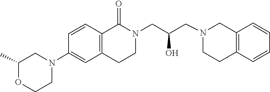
C1CC2=C(CN1CC(CN1C(=O)C3=C(C=C(N4CC(C)OCC4)C=C3)CC1)O)C=CC=C2
